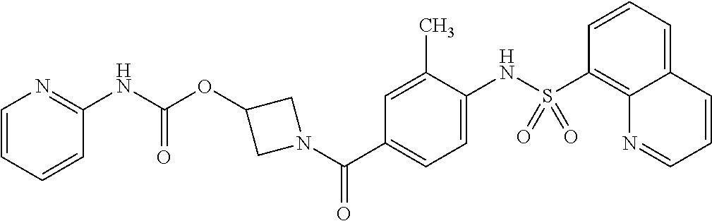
O=C(NC1=NC=CC=C1)OC1CN(C(C2=CC=C(NS(C3=C4C(=CC=C3)C=CC=N4)(=O)=O)C(C)=C2)=O)C1
